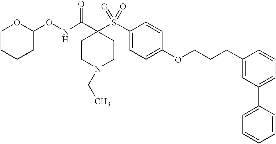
[H].N(C(C1(S(C2=CC=C(OCCCC3=CC(C4=CC=CC=C4)=CC=C3)C=C2)(=O)=O)CCN(CC)CC1)=O)OC1OCCCC1
